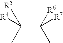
[R5]C(C(C)([R6])[R7])(C)[R4]
